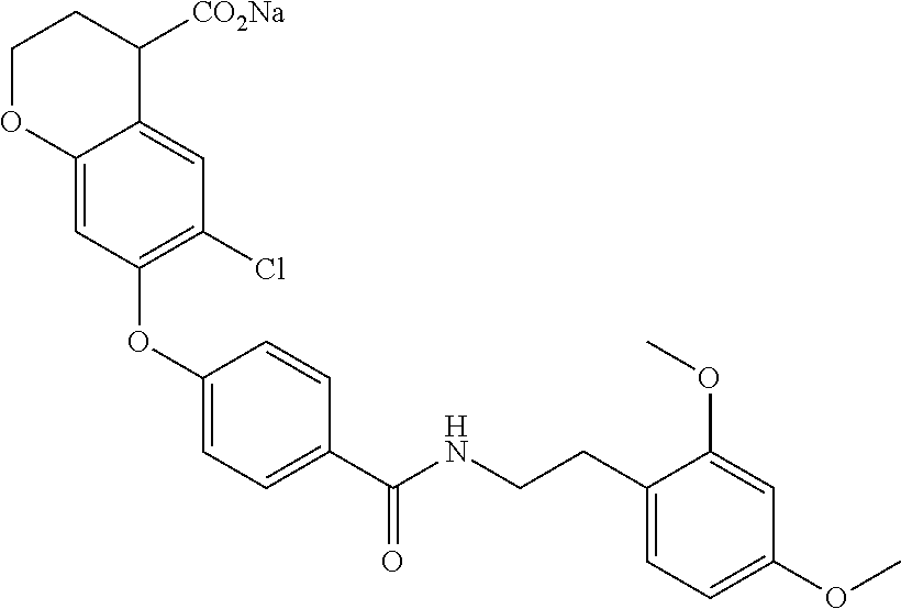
C1(OC2=C(Cl)C=C3C(=C2)OCCC3[CO2Na])=CC=C(C(NCCC2=CC=C(OC)C=C2OC)=O)C=C1
